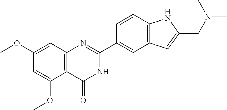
C12=C(C=C(OC)C=C1OC)N=C(C1=CC3=C(C=C1)NC(CN(C)C)=C3)NC2=O
